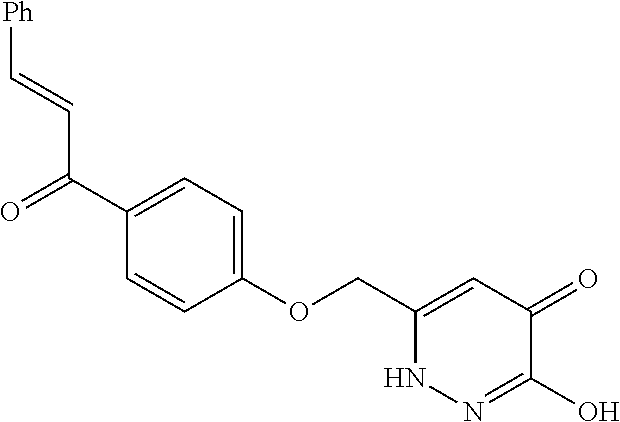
C1(OCC2=CC(=O)C(O)=NN2)=CC=C(C(=O)C=C[Ph])C=C1
